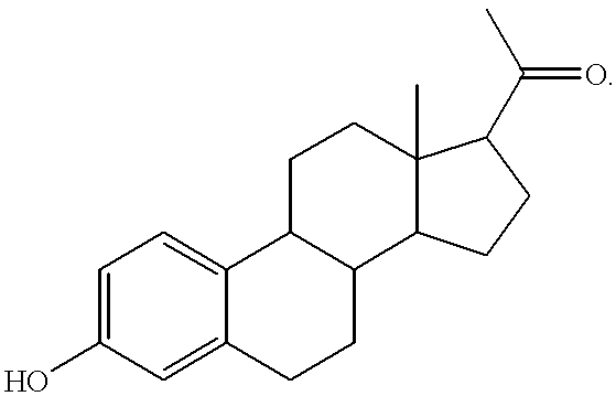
C1=C(O)C=C2C(=C1)C1C(CC2)C2C(C)(CC1)C(C(C)=O)CC2
